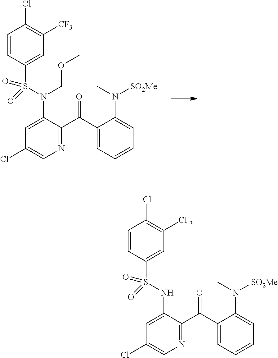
C1=CC(S(N(C2=CC(Cl)=CN=C2C(C2=CC=CC=C2N(C)[SO2Me])=O)COC)(=O)=O)=CC([CF3])=C1Cl.C1=CC(S(NC2=CC(Cl)=CN=C2C(C2=CC=CC=C2N(C)[SO2Me])=O)(=O)=O)=CC([CF3])=C1Cl
